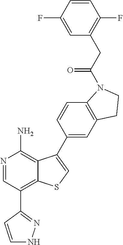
N1=CC(C2=NNC=C2)=C2C(=C1N)C(C1=CC3=C(C=C1)N(C(CC1=C(F)C=CC(F)=C1)=O)CC3)=CS2
